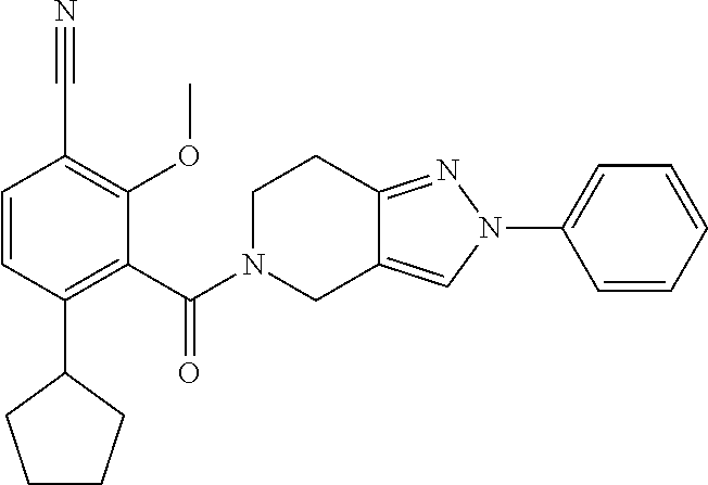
C1(C(=O)N2CC3=CN(C4=CC=CC=C4)N=C3CC2)=C(C2CCCC2)C=CC(C#N)=C1OC
